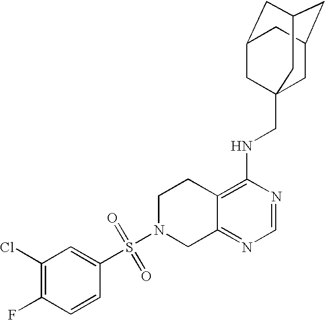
C12=C(NCC34CC5CC(CC(C3)C5)C4)N=CN=C1CN(S(=O)(=O)C1=CC(Cl)=C(F)C=C1)CC2
